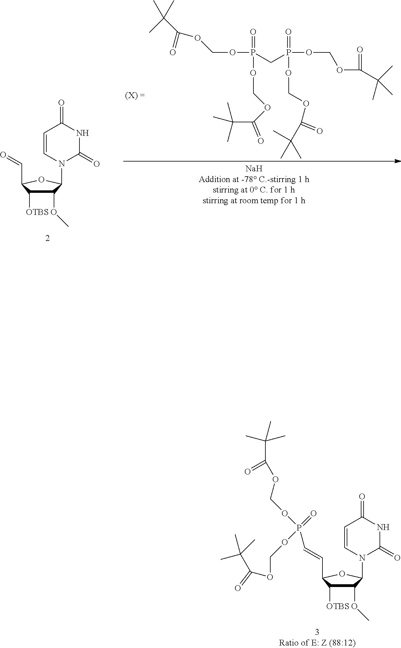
C1(OC)C([OTBS])C(C=CP(=O)(OCOC(C(C)(C)C)=O)OCOC(C(C)(C)C)=O)OC1N1C(=O)NC(=O)C=C1.C1(OC)C([OTBS])C(C=O)OC1N1C(=O)NC(=O)C=C1.C(OP(=O)(CP(=O)(OCOC(C(C)(C)C)=O)OCOC(C(C)(C)C)=O)OCOC(C(C)(C)C)=O)OC(C(C)(C)C)=O
